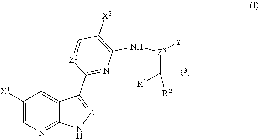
C12=CC([X1])=CN=C1N[Z1]=C2C1=NC(N[Z3](C([R3])([R1])[R2])[Y])=C([X2])C=[Z2]1
